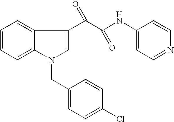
C1=CC=C2C(=C1)C(C(C(NC1=CC=NC=C1)=O)=O)=CN2CC1=CC=C(Cl)C=C1
